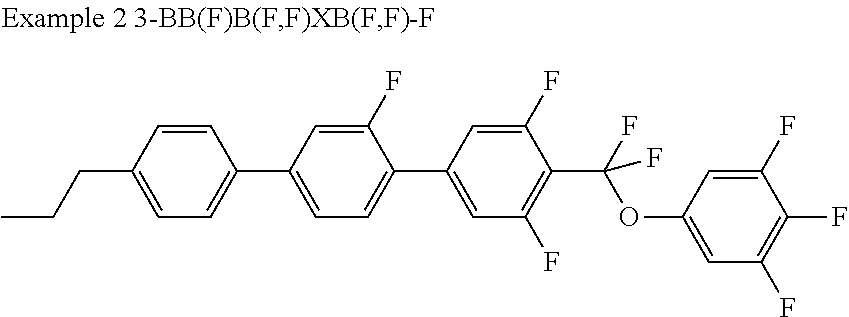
C1=CC(CCC)=CC=C1C1=CC=C(C2=CC(F)=C(C(OC3=CC(F)=C(F)C(F)=C3)(F)F)C(F)=C2)C(F)=C1
